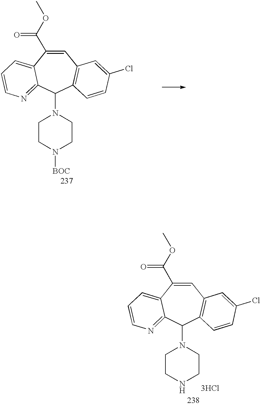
C1=C(C(OC)=O)C2=CC=CN=C2C(N2CCN([BOC])CC2)C2=C1C=C(Cl)C=C2.C1=C(C(OC)=O)C2=CC=CN=C2C(N2CCNCC2)C2=C1C=C(Cl)C=C2.[3HCl]
